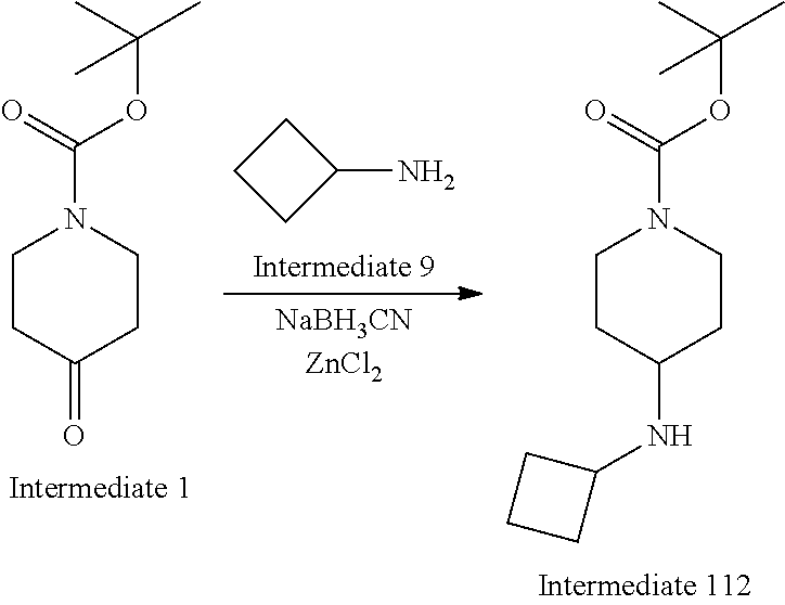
C1CC(=O)CCN1C(OC(C)(C)C)=O.C1CCC1N.C1CC(NC2CCC2)CCN1C(OC(C)(C)C)=O
